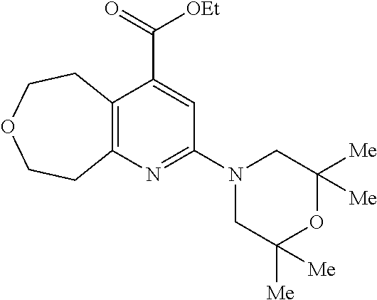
C12=C(N=C(N3CC([Me])([Me])OC([Me])([Me])C3)C=C1C(=O)[OEt])CCOCC2
